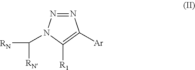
N1=NN(C([RN])[RN])C([R1])=C1[Ar]
